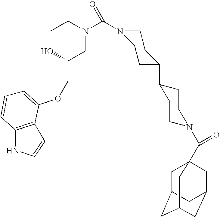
C12=C(C(OCC(CN(C(=O)N3CCC(C4CCN(C(=O)C56CC7CC(CC(C5)C7)C6)CC4)CC3)C(C)C)O)=CC=C1)C=CN2
